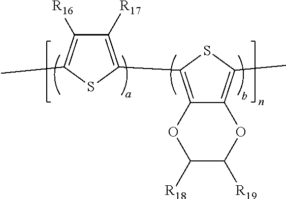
C12=C(C3=C([R17])C([R16])=C(C)S3)SC(C)=C1OC([R19])C([R18])O2
